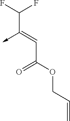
C(C(OCC=C)=O)=C(C(F)F)->C
